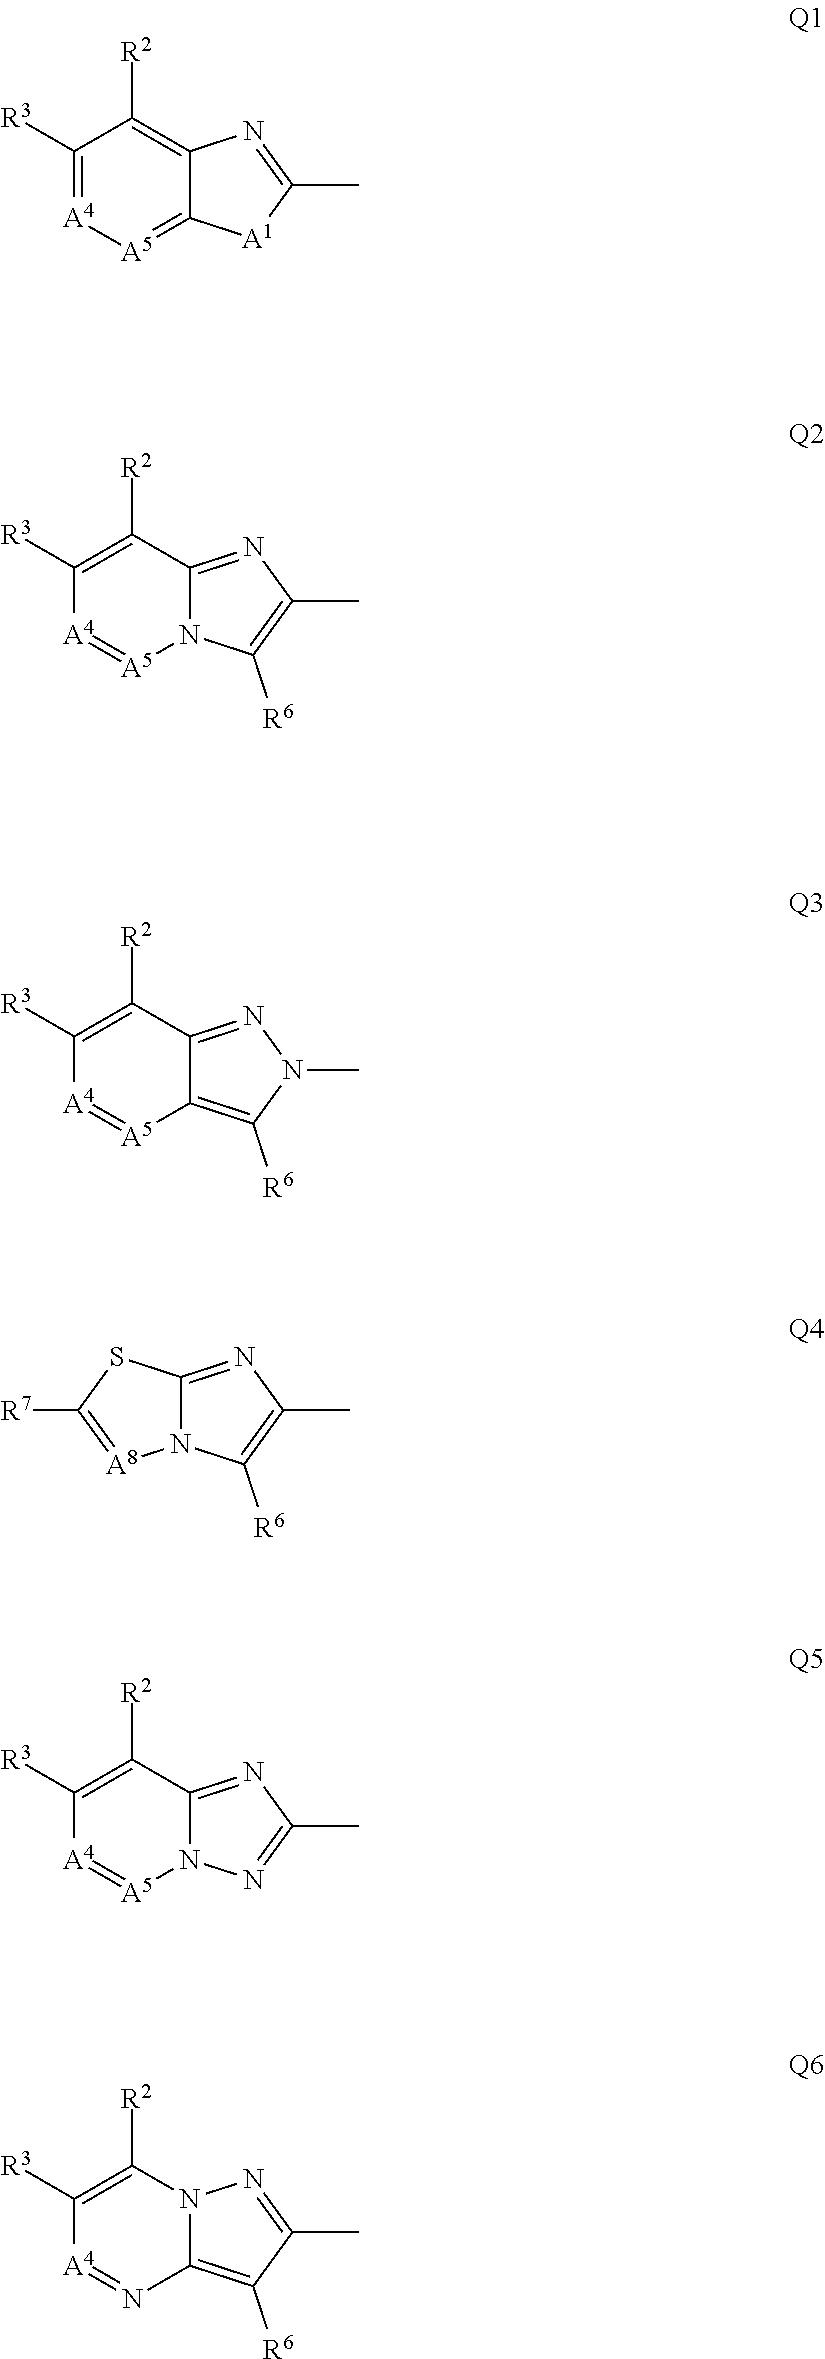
C1([R3])=[A4][A5]=C2C(=C1[R2])N=C(C)[A1]2.C1([R3])=C([R2])C2=NC(C)=C([R6])N2[A5]=[A4]1.C1([R3])=C([R2])C2=NN(C)C([R6])=C2[A5]=[A4]1.N12C(=NC(C)=C1[R6])SC([R7])=[A8]2.C1([R3])=C([R2])C2=NC(C)=NN2[A5]=[A4]1.C1([R3])=C([R2])N2C(=C([R6])C(C)=N2)N=[A4]1
